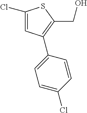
C1(Cl)=CC(C2=CC=C(Cl)C=C2)=C(CO)S1
